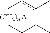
[A].c(c(cC)C)(CC)C.[(CH2)n]
